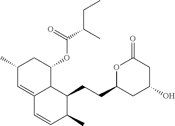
C1(C)C=C2C(C(OC(C(C)CC)=O)C1)C(CCC1CC(O)CC(=O)O1)C(C)C=C2
